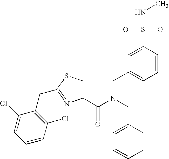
C1(C(N(CC2=CC=CC=C2)CC2=CC=CC(S(NC)(=O)=O)=C2)=O)=CSC(CC2=C(Cl)C=CC=C2Cl)=N1
